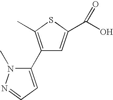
CC1=C(C2=CC=NN2C)C=C(C(O)=O)S1
